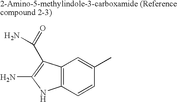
C12=C(C=CC(C)=C1)NC(N)=C2C(=O)N
